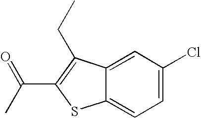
C12=CC(Cl)=CC=C1SC(C(C)=O)=C2CC
